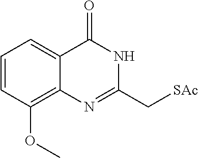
COC1=C2C(=CC=C1)C(=O)NC(C[SAc])=N2
